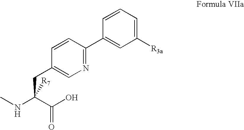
N1=C(C2=CC([R3a])=CC=C2)C=CC(CC(NC)(C(O)=O)[R7])=C1
